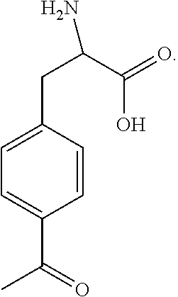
C1=C(CC(C(=O)O)N)C=CC(C(C)=O)=C1
